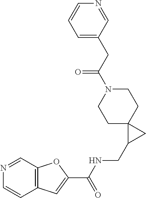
C1C2(CCN(C(CC3=CC=CN=C3)=O)C1)C(CNC(C1=CC3=C(O1)C=NC=C3)=O)C2
